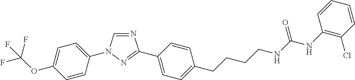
N1=CN(C2=CC=C(OC(F)(F)F)C=C2)N=C1C1=CC=C(CCCCNC(=O)NC2=C(Cl)C=CC=C2)C=C1
